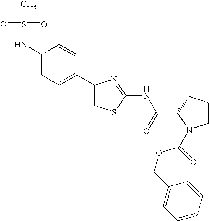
C1(NS(=O)(=O)C)=CC=C(C2=CSC(NC(C3CCCN3C(=O)OCC3=CC=CC=C3)=O)=N2)C=C1
